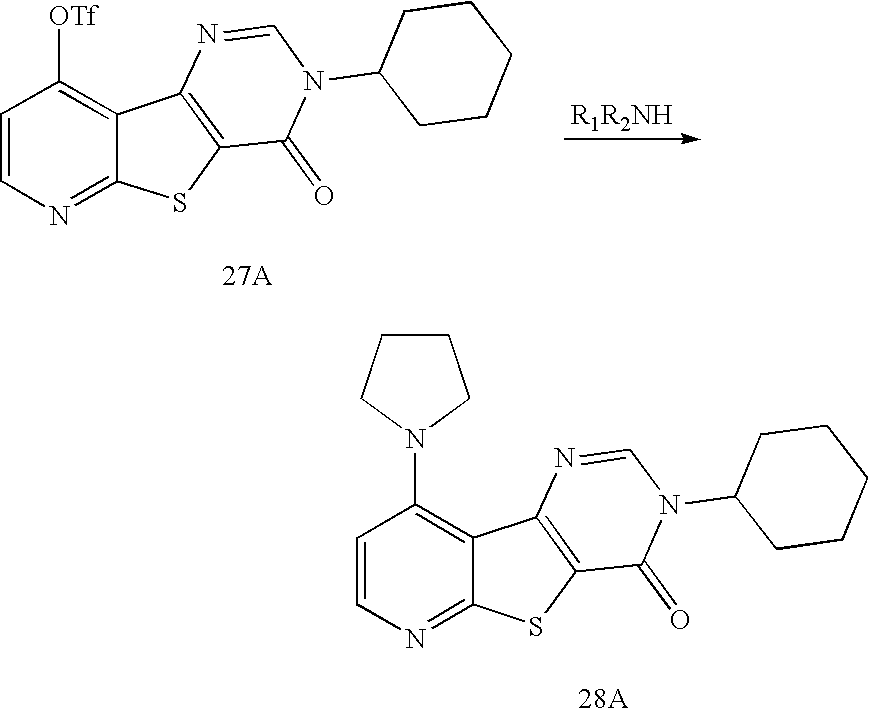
C1=CN=C2C(=C1N1CCCC1)C1=C(S2)C(=O)N(C2CCCCC2)C=N1.C1=CN=C2C(=C1[OTf])C1=C(S2)C(=O)N(C2CCCCC2)C=N1.[R1R2NH]
